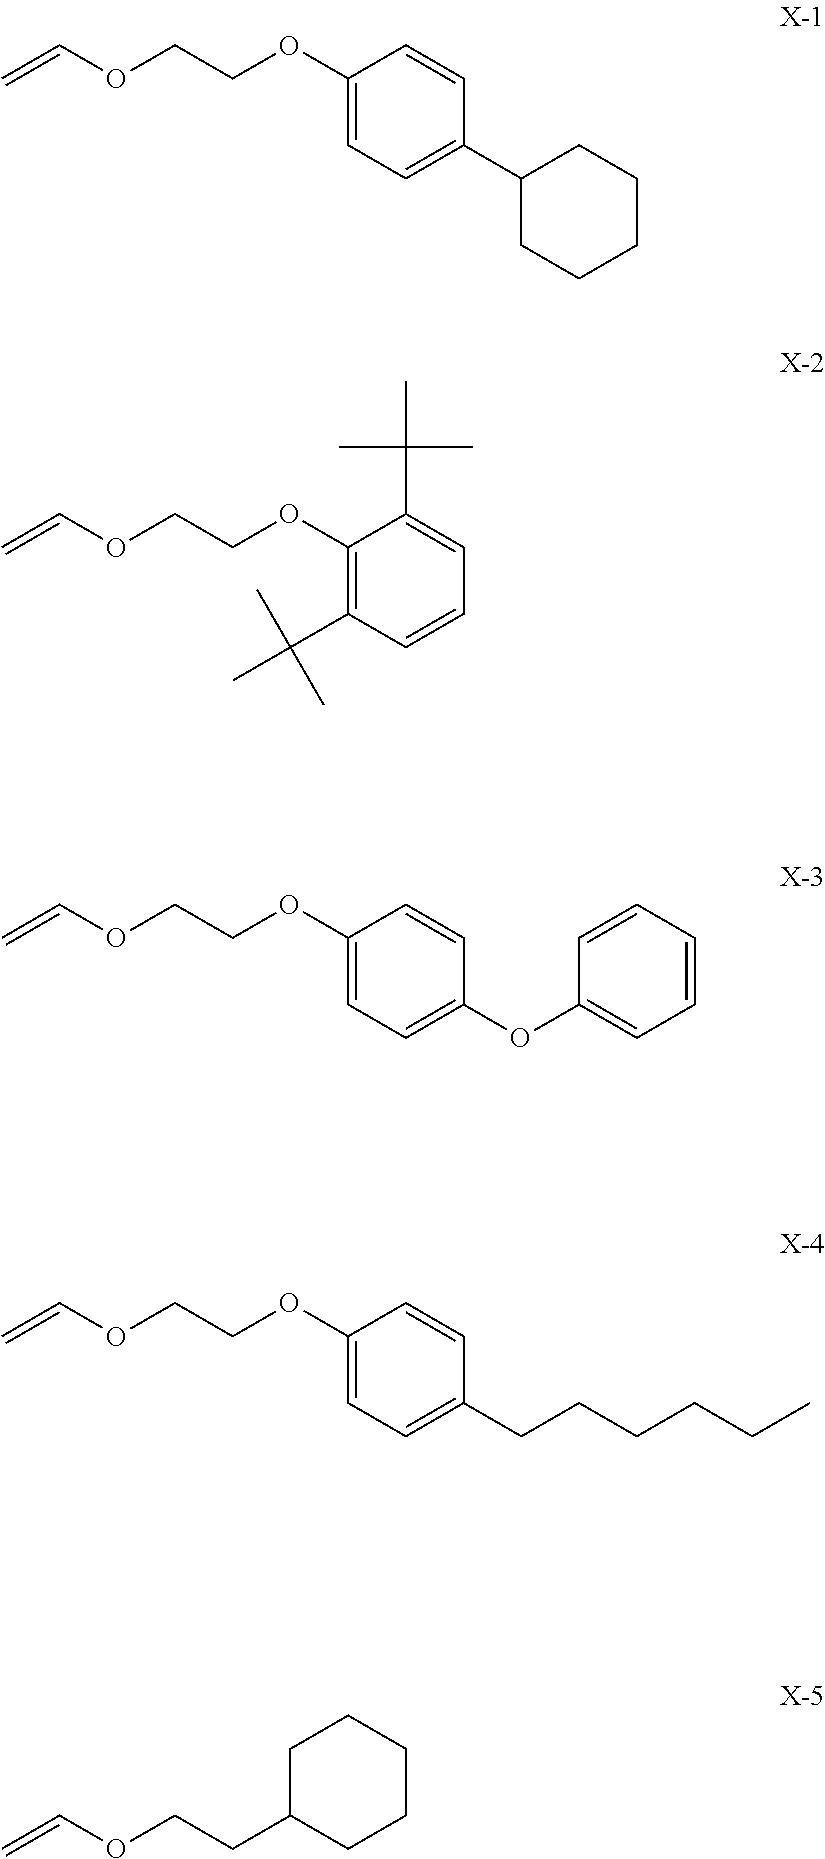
C=COCCOC1=CC=C(C2CCCCC2)C=C1.C=COCCOC1=C(C(C)(C)C)C=CC=C1C(C)(C)C.C=COCCOC1=CC=C(OC2=CC=CC=C2)C=C1.C=COCCOC1=CC=C(CCCCCC)C=C1.C1CCC(CCOC=C)CC1
